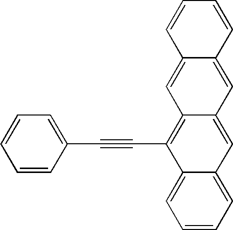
C1=CC=CC(C#CC2=C3C(=CC4=CC=CC=C24)C=C2C(=C3)C=CC=C2)=C1
